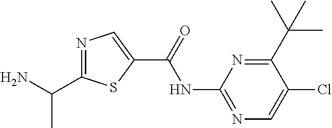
N1=C(C(N)C)SC(C(=O)NC2=NC=C(Cl)C(C(C)(C)C)=N2)=C1
